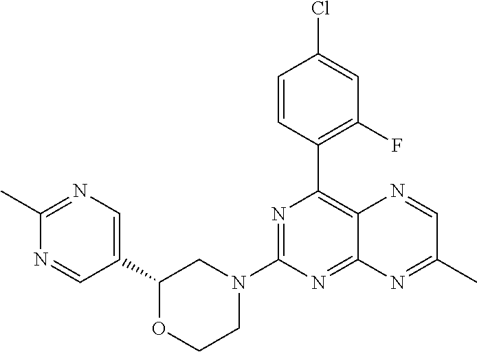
C1(C2=CN=C(C)N=C2)OCCN(C2=NC(C3=C(F)C=C(Cl)C=C3)=C3C(=N2)N=C(C)C=N3)C1
